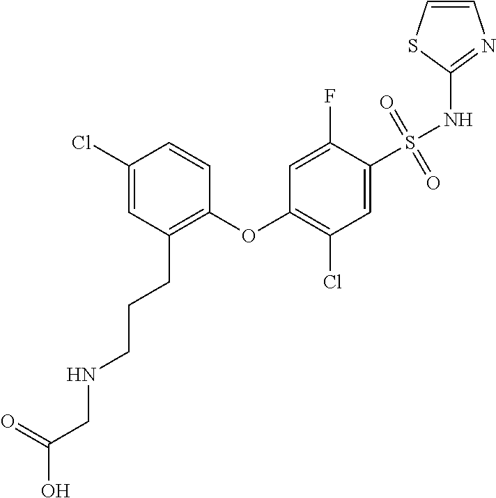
C1(Cl)=CC(CCCNCC(O)=O)=C(OC2=C(Cl)C=C(S(NC3=NC=CS3)(=O)=O)C(F)=C2)C=C1
